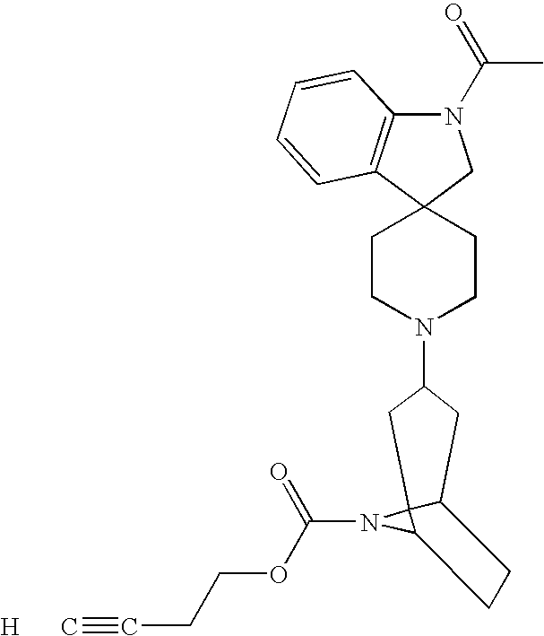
C1CN(C2CC3C4(N(C(=O)OCCC#C)C4CC3)C2)CCC12CN(C(C)=O)C1=C2C=CC=C1.[H]
